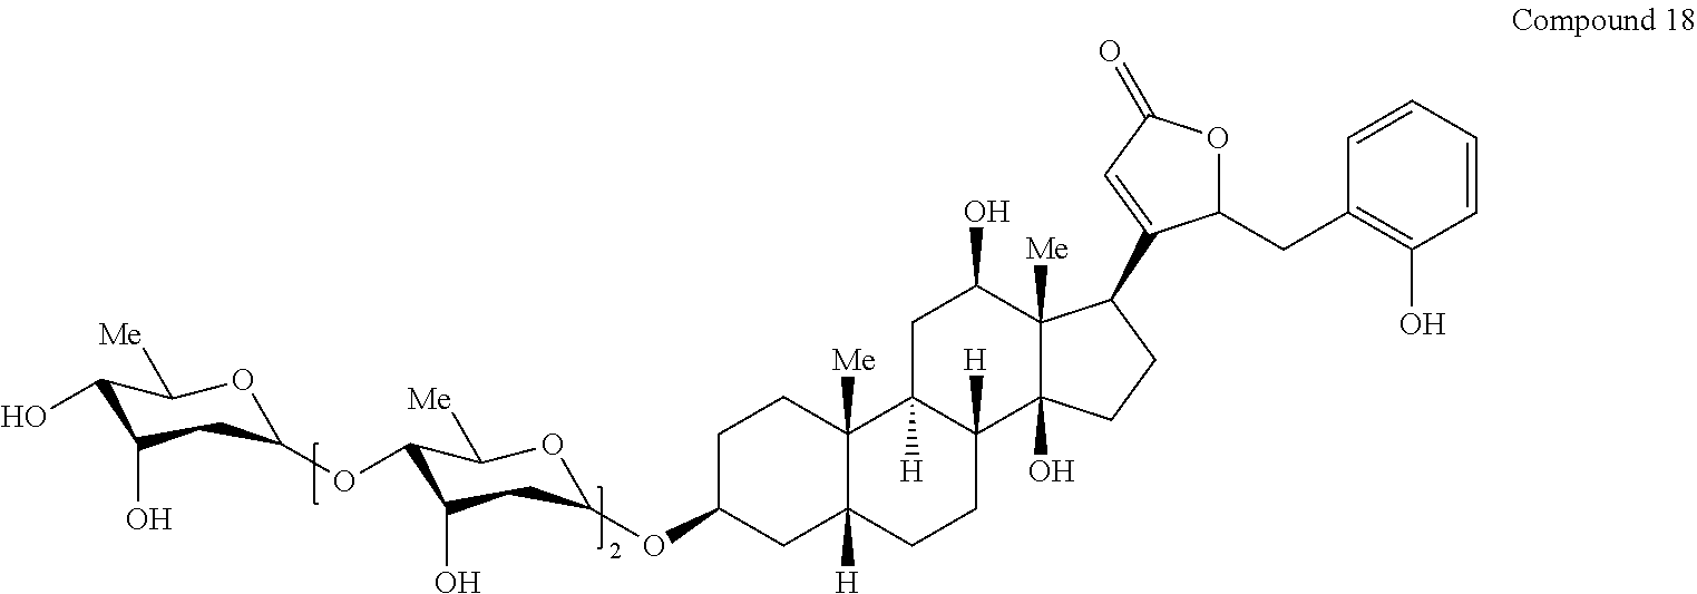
C1(O)C(O)CC(OC2C(O)CC(OC3CC4([H])C([Me])(CC3)C3([H])C([H])(CC4)C4(O)C([Me])(C(O)C3)C(C3=CC(=O)OC3CC3=C(O)C=CC=C3)CC4)OC2[Me])OC1[Me]
